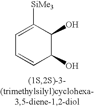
C1=CC(O)C(O)C([SiMe3])=C1
